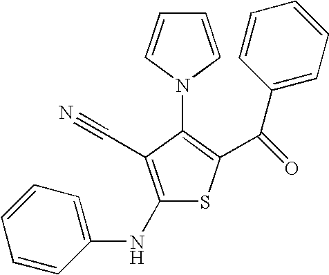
C1(NC2=CC=CC=C2)=C(C#N)C(N2C=CC=C2)=C(C(C2=CC=CC=C2)=O)S1
